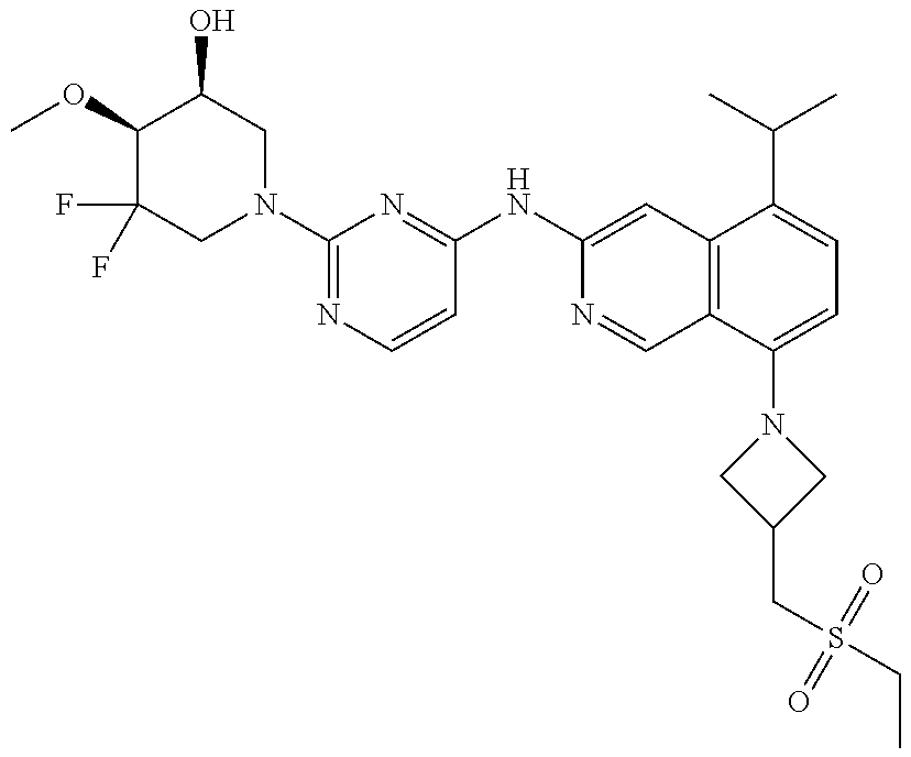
C1(OC)C(F)(F)CN(C2=NC=CC(NC3=CC4=C(C=N3)C(N3CC(CS(CC)(=O)=O)C3)=CC=C4C(C)C)=N2)CC1O
